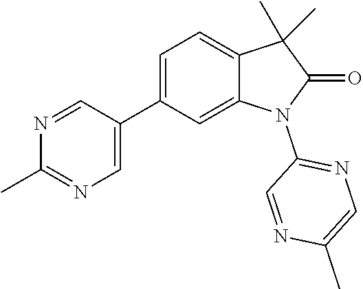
C1=C(C2=CN=C(C)N=C2)C=C2C(=C1)C(C)(C)C(=O)N2C1=NC=C(C)N=C1
